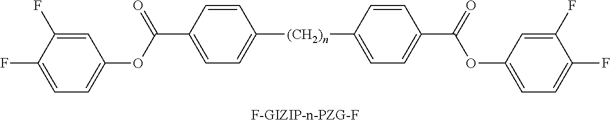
C(C1=CC=C([(CH2)n]C2=CC=C(C(=O)OC3=CC=C(F)C(F)=C3)C=C2)C=C1)(OC1=CC=C(F)C(F)=C1)=O
